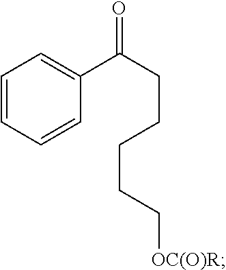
C1=CC=CC(C(CCCCC[OC(O)R])=O)=C1
